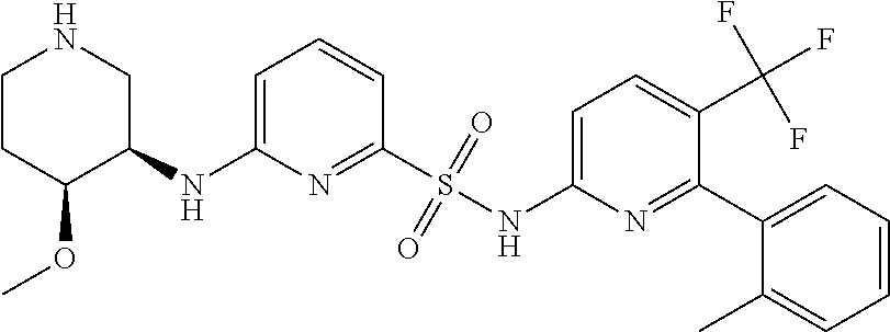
C1=C(NC2CNCCC2OC)N=C(S(NC2=CC=C(C(F)(F)F)C(C3=CC=CC=C3C)=N2)(=O)=O)C=C1
